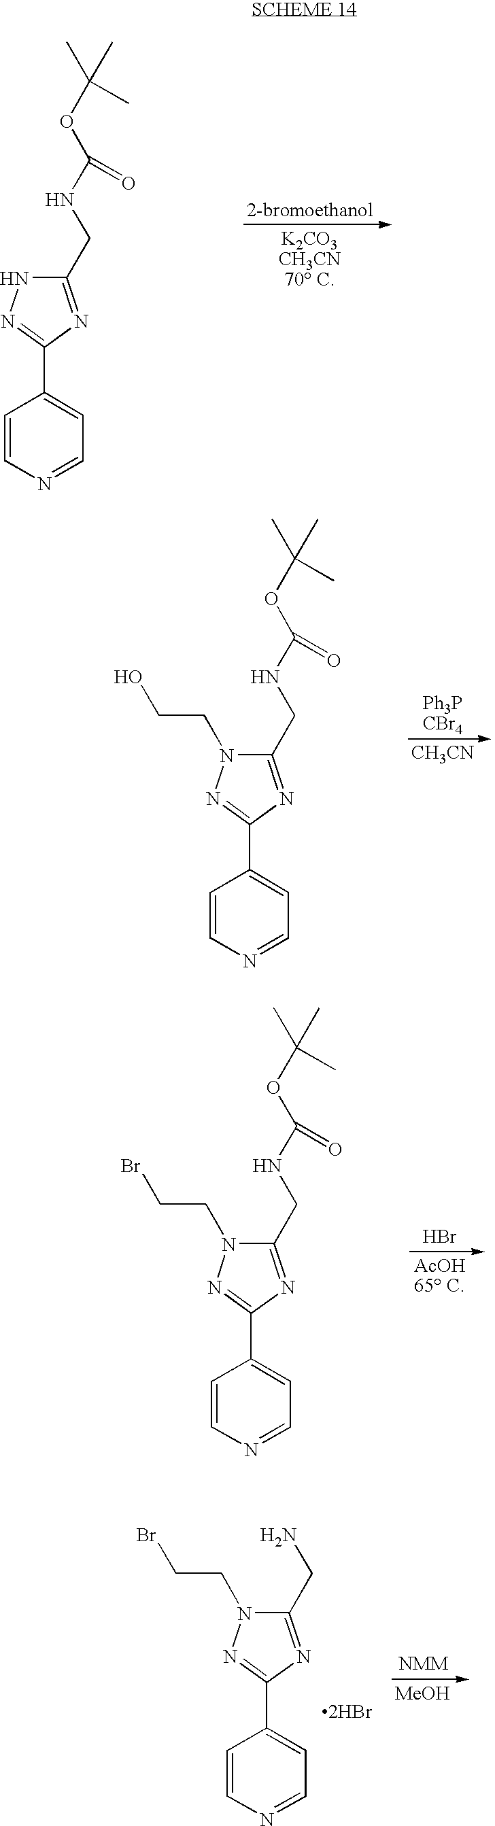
C1=CN=CC=C1C1=NNC(CNC(OC(C)(C)C)=O)=N1.[CH3CN].C1=CN=CC=C1C1=NN(CCO)C(CNC(OC(C)(C)C)=O)=N1.Br.C1=CN=CC=C1C1=NN(CCBr)C(CNC(OC(C)(C)C)=O)=N1.[MeOH].[2HBr].C1=CN=CC=C1C1=NN(CCBr)C(CN)=N1
